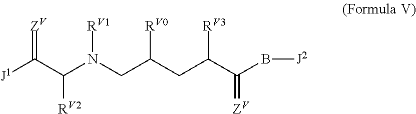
[J1]C(C(N(CC(CC(C(B[J2])=[ZV])[RV3])[RV0])[RV1])[RV2])=[ZV]
